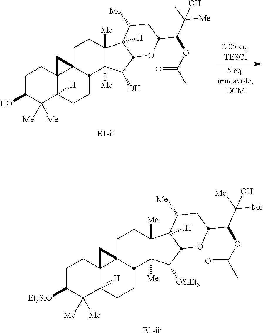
[E1-iii].[Et3SiO]C1C([Me])([Me])C2([H])C3(CC1)C1(CCC4([Me])C([Me])(C([OSiEt3])C5C4([H])C([Me])CC(C(C([Me])([Me])O)OC(C)=O)O5)C1CC2)C3.[E1-ii].OC1C([Me])([Me])C2([H])C3(CC1)C1(CCC4([Me])C([Me])(C(O)C5C4([H])C([Me])CC(C(C(C)([Me])O)OC(C)=O)O5)C1CC2)C3
